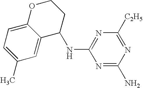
N1=C(N)N=C([C2H5])N=C1NC1C2=CC(C)=CC=C2OCC1
